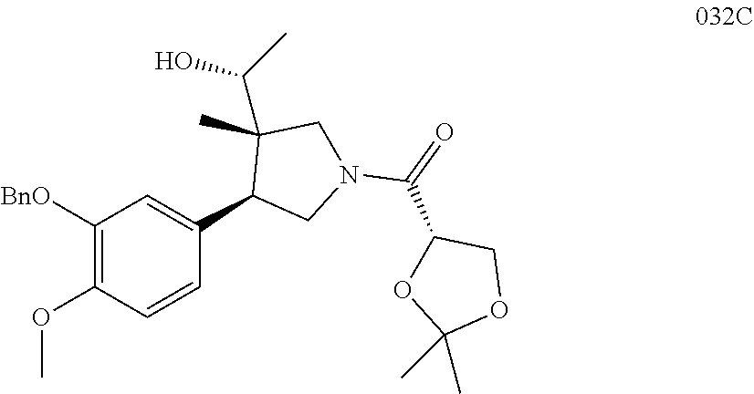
C1([BnO])=C(OC)C=CC(C2CN(C(=O)C3OC(C)(C)OC3)CC2(C)C(C)O)=C1
